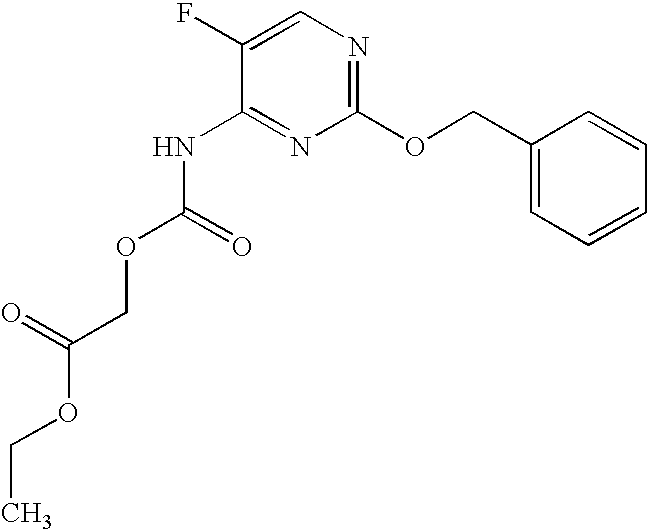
C1(F)=CN=C(OCC2=CC=CC=C2)N=C1NC(OCC(OCC)=O)=O
